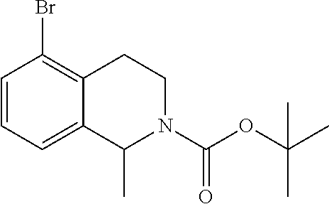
C1(Br)=C2CCN(C(=O)OC(C)(C)C)C(C)C2=CC=C1
